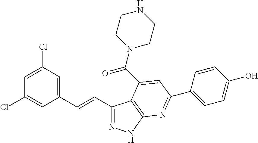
C1(C=CC2=CC(Cl)=CC(Cl)=C2)=NNC2=C1C(C(N1CCNCC1)=O)=CC(C1=CC=C(O)C=C1)=N2
